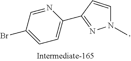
N1=CC(Br)=CC=C1C1=NN(C)C=C1
